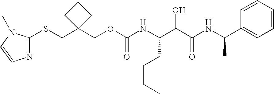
S(CC1(COC(NC(C(C(NC(C2=CC=CC=C2)C)=O)O)CCCC)=O)CCC1)C1=NC=CN1C
